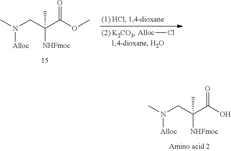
CN(CC(C(O)=O)([NHFmoc])C)[Alloc].CN(CC(C(OC)=O)([NHFmoc])C)[Alloc].[Alloc]Cl
